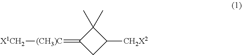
[(CH3)C](=C1CC([CH2X2])C1(C)C)[X1CH2]
